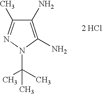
C1(N)=C(N)N(C(C)(C)C)N=C1C.[2 HCl]
